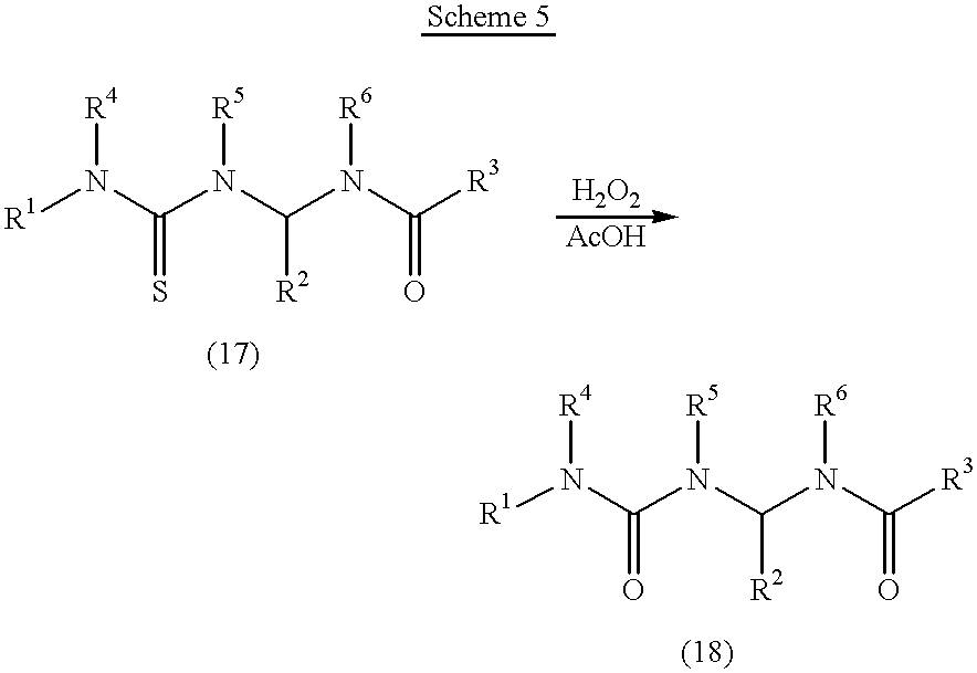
N(C([R3])=O)(C(N(C(N([R1])[R4])=S)[R5])[R2])[R6].N(C([R3])=O)(C(N(C(N([R1])[R4])=O)[R5])[R2])[R6]
